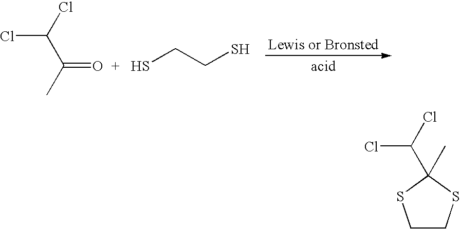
ClC(Cl)C(C)=O.SCCS.C1CSC(C(Cl)Cl)(C)S1
